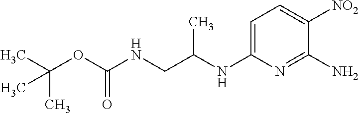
C1=C(NC(CNC(OC(C)(C)C)=O)C)N=C(N)C([NO2])=C1
